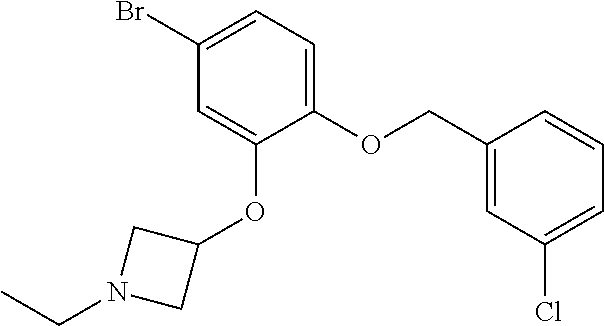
C1(Br)=CC=C(OCC2=CC(Cl)=CC=C2)C(OC2CN(CC)C2)=C1
